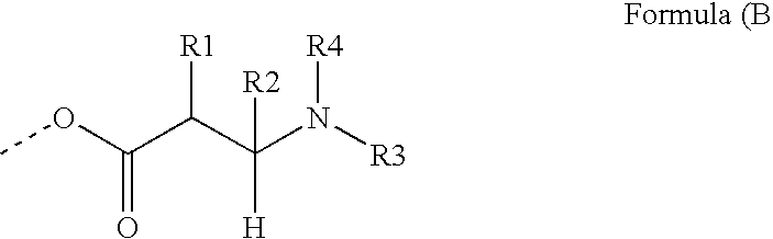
COC(C(C(N([R3])[R4])([H])[R2])[R1])=O
